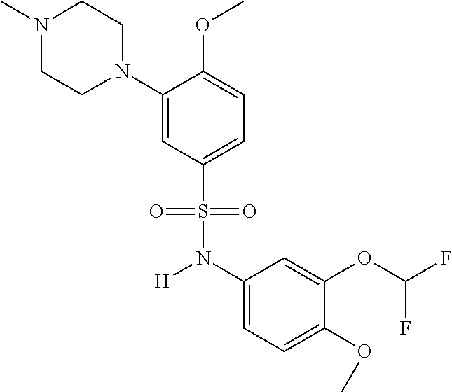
C1(N2CCN(C)CC2)=CC(S(=O)(=O)N([H])C2=CC=C(OC)C(OC(F)F)=C2)=CC=C1OC
